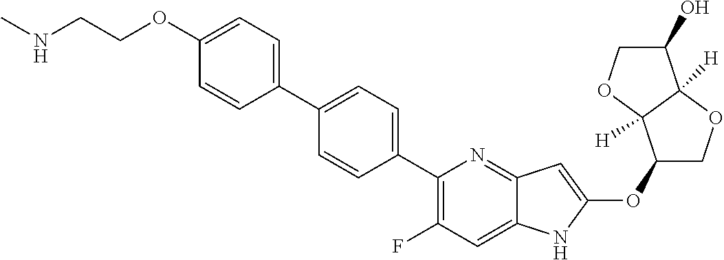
C1(OC2=CC3=NC(C4=CC=C(C5=CC=C(OCCNC)C=C5)C=C4)=C(F)C=C3N2)COC2([H])C1([H])OCC2O
